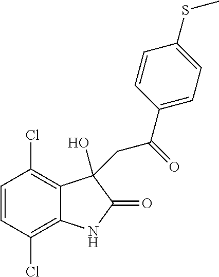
C1=CC(Cl)=C2C(=C1Cl)C(O)(CC(C1=CC=C(SC)C=C1)=O)C(=O)N2
